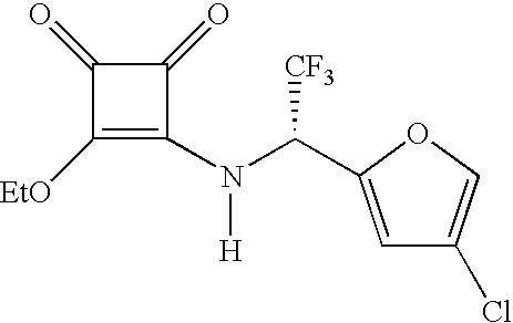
C1([EtO])=C(N([H])C([CF3])C2=CC(Cl)=CO2)C(=O)C1=O
